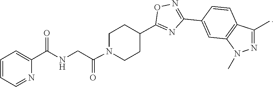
N1=C(C2CCN(C(CNC(C3=CC=CC=N3)=O)=O)CC2)ON=C1C1=CC2=C(C(C)=NN2C)C=C1
